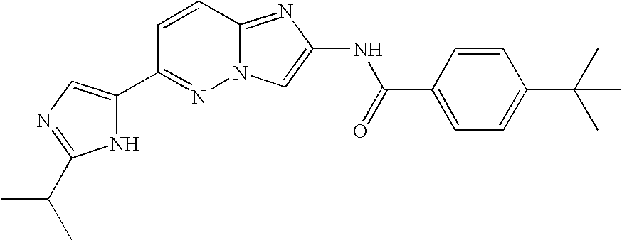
C1=CC2=NC(NC(C3=CC=C(C(C)(C)C)C=C3)=O)=CN2N=C1C1=CN=C(C(C)C)N1
